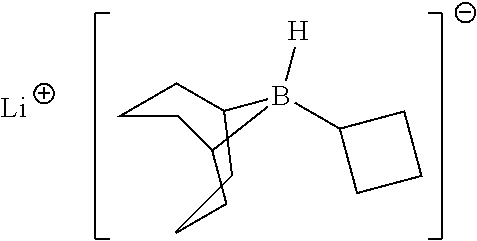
C1CCC(CC)B([H])(C2CCC2)C1.[Li]
